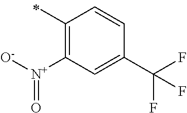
C1([N+]([O-])=O)=C(C)C=CC(C(F)(F)F)=C1
